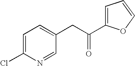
C1=C(C(CC2=CC=C(Cl)N=C2)=O)OC=C1
